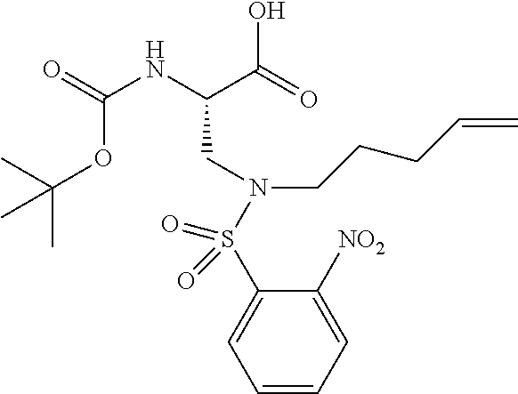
O=C(NC(C(=O)O)CN(CCCC=C)S(C1=CC=CC=C1[NO2])(=O)=O)OC(C)(C)C
